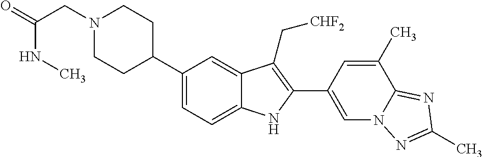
N1(CC(=O)NC)CCC(C2=CC=C3C(=C2)C(C[CHF2])=C(C2=CN4C(=NC(C)=N4)C(C)=C2)N3)CC1
